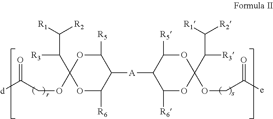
C1([R5])OC(C([R3])C([R2])[R1])(OCC([d])=O)OC([R6])C1[A]C1C([R6])OC(OCC([e])=O)(C([R3])C([R2])[R1])OC1[R5]
